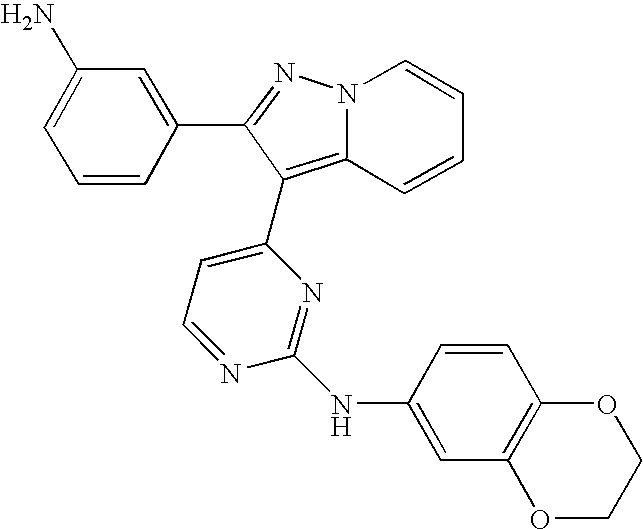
NC1=CC=CC(C2=NN3C=CC=CC3=C2C2=CC=NC(NC3=CC4=C(C=C3)OCCO4)=N2)=C1
